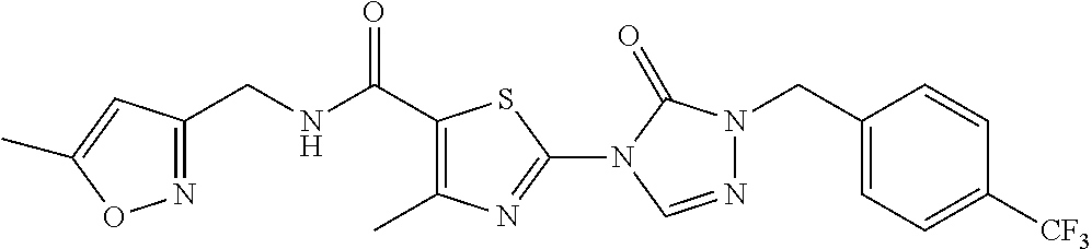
N(C(C1=C(C)N=C(N2C(=O)N(CC3=CC=C([CF3])C=C3)N=C2)S1)=O)CC1=NOC(C)=C1
